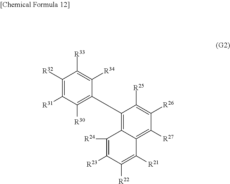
C1(C2=C([R30])C([R31])=C([R32])C([R33])=C2[R34])=C2C(=C([R27])C([R26])=C1[R25])C([R21])=C([R22])C([R23])=C2[R24]
